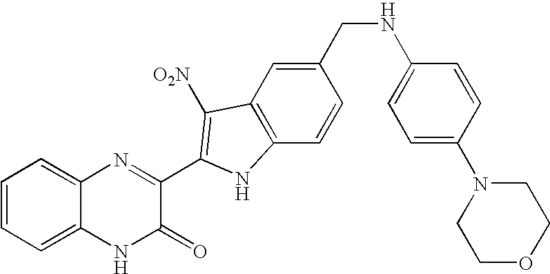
C1=C2C(=CC=C1)N=C(C1=C([O2N])C3=C(C=CC(CNC4=CC=C(N5CCOCC5)C=C4)=C3)N1)C(=O)N2
